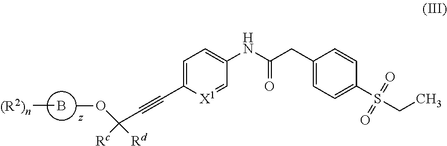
B[(R2)n].COC(C#CC1=CC=C(NC(CC2=CC=C(S(CC)(=O)=O)C=C2)=O)C=[X1]1)([Rc])[Rd]
